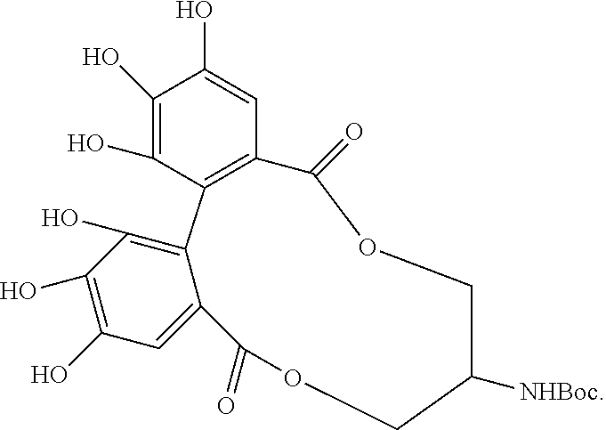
C1(O)=C(O)C2=C(C=C1O)C(=O)OCC([NHBoc])COC(=O)C1=CC(O)=C(O)C(O)=C21
